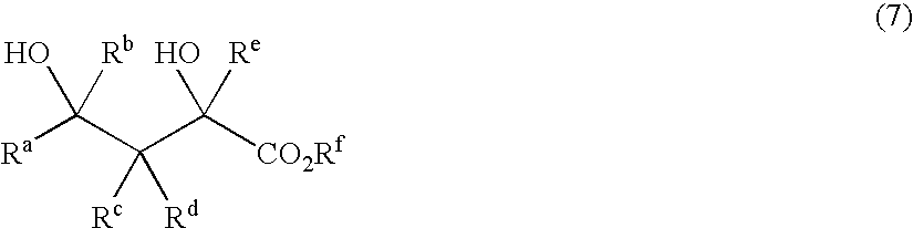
[Ra]C(C(C([CO2Rf])(O)[Re])([Rc])[Rd])(O)[Rb]
